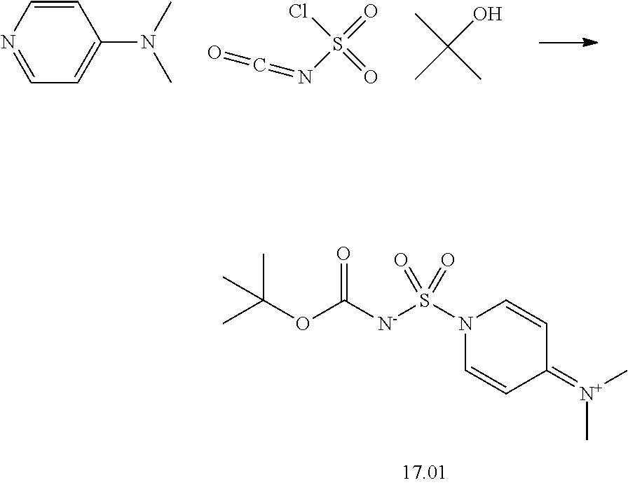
C1=NC=CC(N(C)C)=C1.ClS(=O)(=O)N=C=O.CC(C)(O)C.N1(S([N-]C(OC(C)(C)C)=O)(=O)=O)C=CC(=[N+](C)C)C=C1
